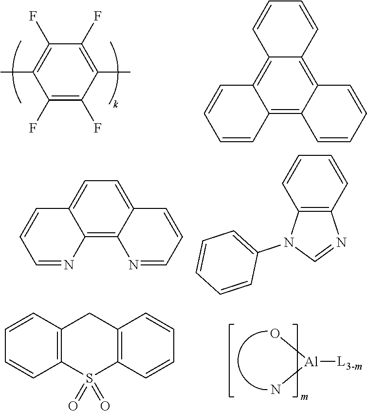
C1(F)=C(F)C(C)=C(F)C(F)=C1C.C1=CC2=C3C(=C4C(=C2C=C1)C=CC=C4)C=CC=C3.C1=NC2=C3C(=CC=C2C=C1)C=CC=N3.C12=C(C=CC=C1)N=CN2C1=CC=CC=C1.[Al]([L3-m])(N)O.C1=CC2=C(C=C1)S(=O)(=O)C1=C(C2)C=CC=C1
